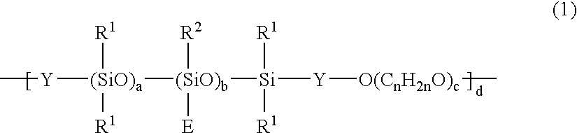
C[Y][(SiO)a]([(SiO)b]([Si]([Y][O(CnH2nO)c]C)([R1])[R1])([E])[R2])([R1])[R1]
